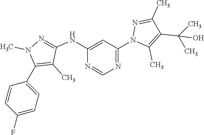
C1(C2=CC=C(F)C=C2)=C(C)C(NC2=CC(N3C(C)=C(C(O)(C)C)C(C)=N3)=NC=N2)=NN1C
